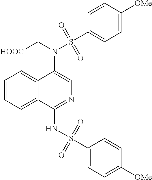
N(C1=CN=C(NS(C2=CC=C([OMe])C=C2)(=O)=O)C2=CC=CC=C12)(C[HOOC])S(C1=CC=C([OMe])C=C1)(=O)=O
